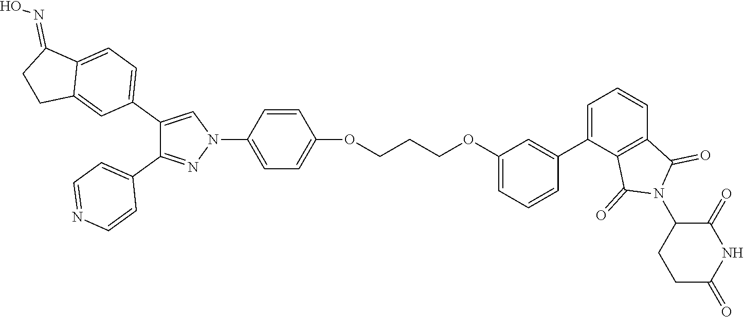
C1(C2=CC=C3C(=C2)CCC3=NO)=CN(C2=CC=C(OCCCOC3=CC=CC(C4=CC=CC5=C4C(=O)N(C4CCC(=O)NC4=O)C5=O)=C3)C=C2)N=C1C1=CC=NC=C1
